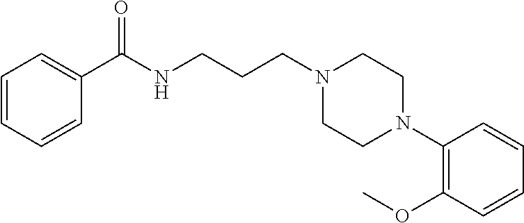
N(CCCN1CCN(C2=C(OC)C=CC=C2)CC1)C(C1=CC=CC=C1)=O
